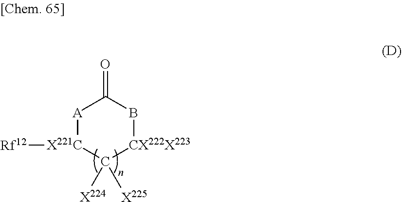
[A]1[X221C]([Rf12])C([X224])([X225])[CX222X223]BC1=O
